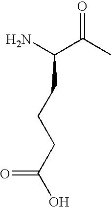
C(C(C)=O)(N)CCCC(O)=O
